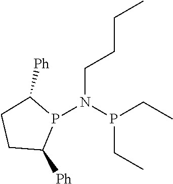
P1(N(P(CC)CC)CCCC)C([Ph])CCC1[Ph]
